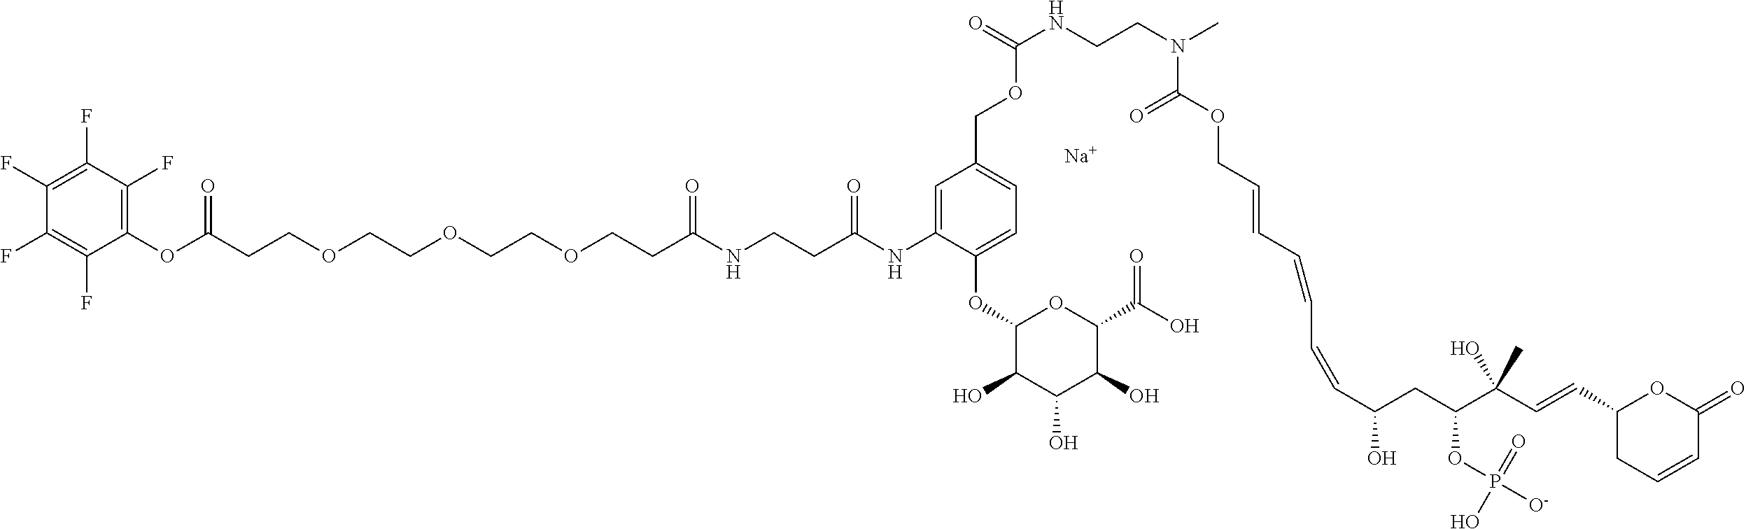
C(CCOCCOCCOCCC(NCCC(NC1=CC(COC(NCCN(C)C(=O)OCC=CC=CC=CC(CC(C(C=CC2CC=CC(=O)O2)(C)O)OP([O-])(=O)O)O)=O)=CC=C1OC1C(O)C(O)C(O)C(C(O)=O)O1)=O)=O)(OC1=C(F)C(F)=C(F)C(F)=C1F)=O.[Na]
